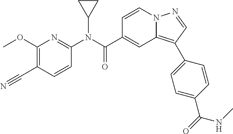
C1=CN2C(=C(C3=CC=C(C(=O)NC)C=C3)C=N2)C=C1C(N(C1=NC(OC)=C(C#N)C=C1)C1CC1)=O
